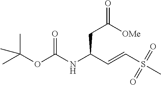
C(=CC(NC(OC(C)(C)C)=O)CC(=O)[OMe])S(C)(=O)=O
